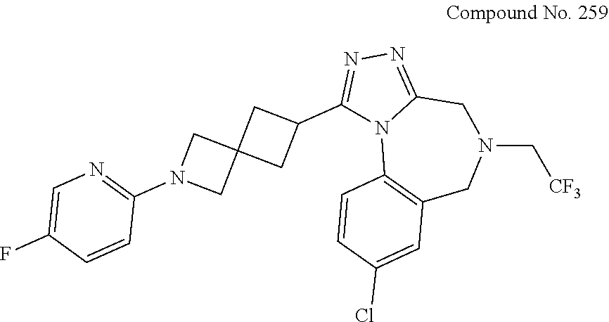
C1(C2CC3(C2)CN(C2=NC=C(F)C=C2)C3)=NN=C2N1C1=C(CN(C[CF3])C2)C=C(Cl)C=C1
